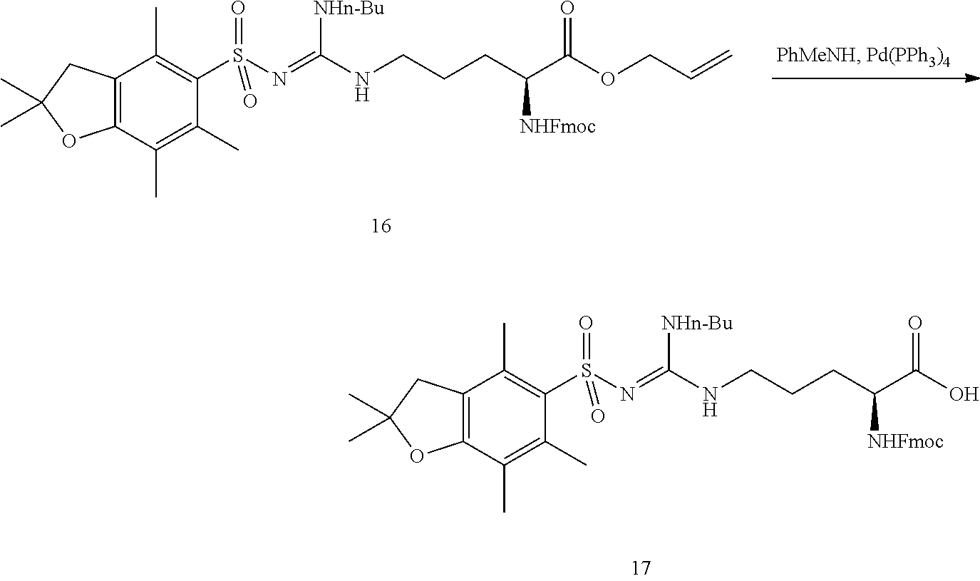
C12=C(C(C)=C(C)C(S(N=C(NCCCC(C(OCC=C)=O)[NHFmoc])[NHn-Bu])(=O)=O)=C1C)OC(C)(C)C2.C12=C(C(C)=C(C)C(S(N=C(NCCCC(C(O)=O)[NHFmoc])[NHn-Bu])(=O)=O)=C1C)OC(C)(C)C2
